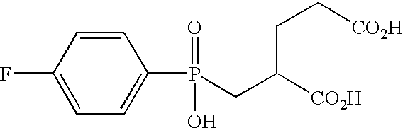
C1(P(=O)(O)CC([CO2H])CC[CO2H])=CC=C(F)C=C1
